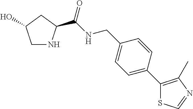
C1NC(C(NCC2=CC=C(C3=C(C)N=CS3)C=C2)=O)CC1O
